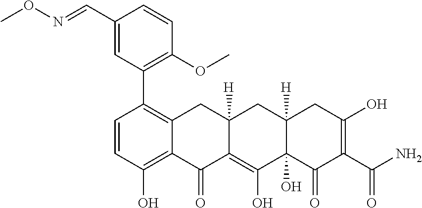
C1=CC(O)=C2C(=C1C1=C(OC)C=CC(C=NOC)=C1)CC1([H])C(=C(O)C3(O)C([H])(C1)CC(O)=C(C(N)=O)C3=O)C2=O
